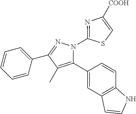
C1=CC=C(C2=NN(C3=NC([COOH])=CS3)C(C3=CC4=C(C=C3)NC=C4)=C2C)C=C1
